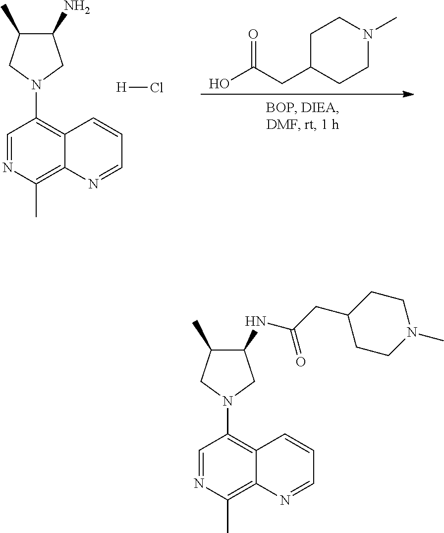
C1=NC(C)=C2C(=C1N1CC(N)C(C)C1)C=CC=N2.[H]Cl.O=C(CC1CCN(C)CC1)O.C1=NC(C)=C2C(=C1N1CC(NC(CC3CCN(C)CC3)=O)C(C)C1)C=CC=N2
